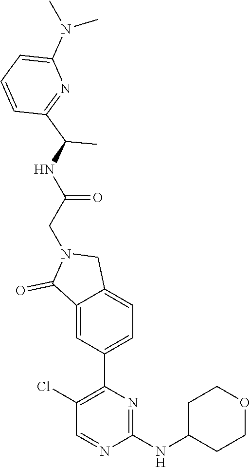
C1=CC=C(N(C)C)N=C1C(NC(CN1C(=O)C2=CC(C3=C(Cl)C=NC(NC4CCOCC4)=N3)=CC=C2C1)=O)C
